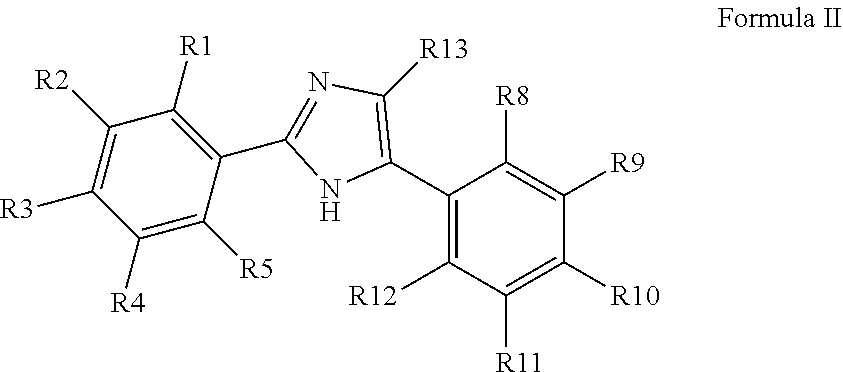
C1([R13])=C(C2=C([R12])C([R11])=C([R10])C([R9])=C2[R8])NC(C2=C([R1])C([R2])=C([R3])C([R4])=C2[R5])=N1
